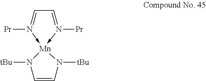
C1=N([Pr])->[Mn]2(-N([Pr])=C1)N([tBu])C=CN2[tBu]
